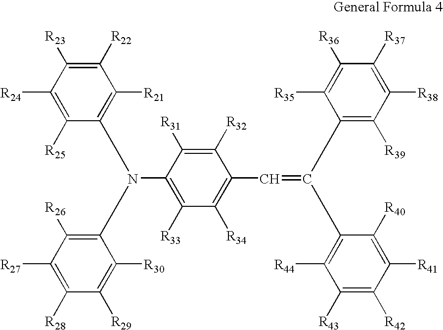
C1([R22])=C([R23])C([R24])=C([R25])C(N(C2=C([R33])C([R34])=C(C=C(C3=C([R39])C([R38])=C([R37])C([R36])=C3[R35])C3=C([R44])C([R43])=C([R42])C([R41])=C3[R40])C([R32])=C2[R31])C2=C([R26])C([R27])=C([R28])C([R29])=C2[R30])=C1[R21]
